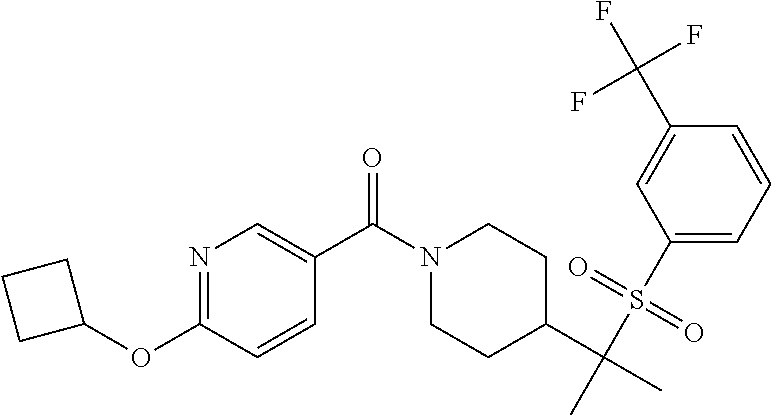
N1=C(OC2CCC2)C=CC(C(N2CCC(C(C)(S(C3=CC=CC(C(F)(F)F)=C3)(=O)=O)C)CC2)=O)=C1
